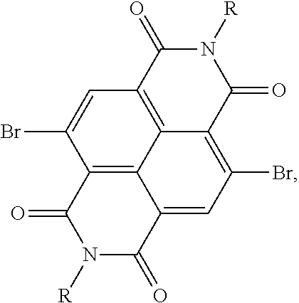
N1([R])C(=O)C2=CC(Br)=C3C4=C(C=C(Br)C(=C24)C1=O)C(=O)N([R])C3=O
